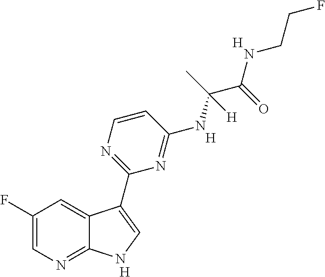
C1(F)=CN=C2C(=C1)C(C1=NC=CC(NC(C(=O)NCCF)(C)[H])=N1)=CN2.[H].[H].[H]
